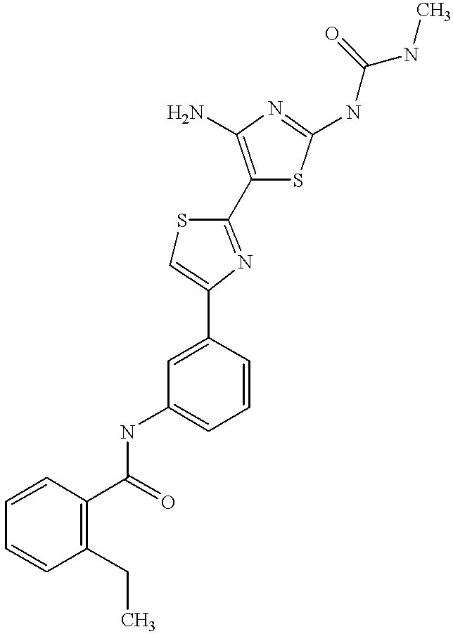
C1(C(=O)NC2=CC=CC(C3=CSC(C4=C(N)N=C(NC(NC)=O)S4)=N3)=C2)=C(CC)C=CC=C1
